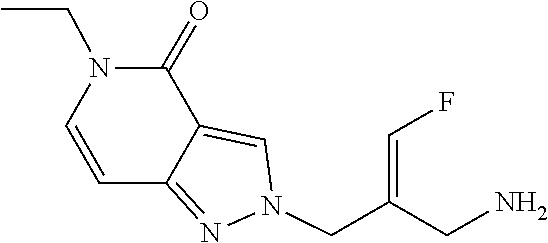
C12=NN(CC(=CF)CN)C=C1C(=O)N(CC)C=C2
